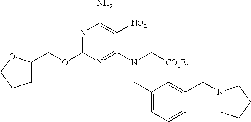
N1=C(OCC2CCCO2)N=C(N(C[CO2Et])CC2=CC=CC(CN3CCCC3)=C2)C([NO2])=C1N
